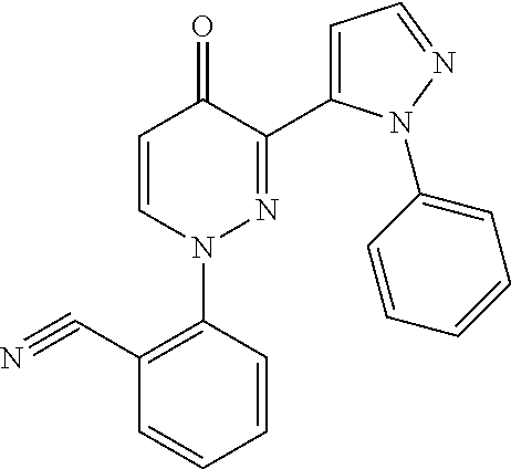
C1=CN(C2=C(C#N)C=CC=C2)N=C(C2=CC=NN2C2=CC=CC=C2)C1=O
